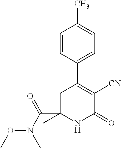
C(C1(C)NC(=O)C([CN])=C(C2=CC=C(C)C=C2)C1)(=O)N(OC)C
